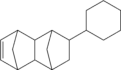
C1=CC2C3C(C1C2)C1C(C2CCCCC2)CC3C1
